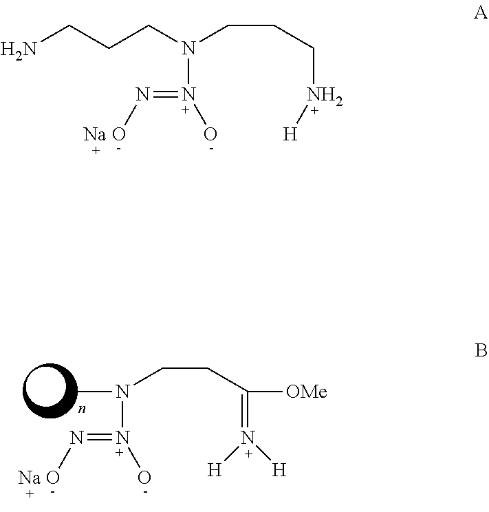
CN(CCC(=N([H])[H])[OMe])N(=N[Na O])O.NCCCN(CCCN[H])N(=N[Na O])O
